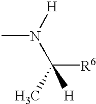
[H]N(C)C([R6])(C)[H]
